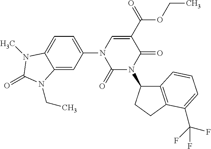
C12=CC(N3C(=O)N(C4C5=C(CC4)C(C(F)(F)F)=CC=C5)C(=O)C(C(OCC)=O)=C3)=CC=C1N(C)C(=O)N2CC
